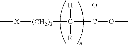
C[X][(CH2)2]C([H])(C(OC)=O)[R1]
